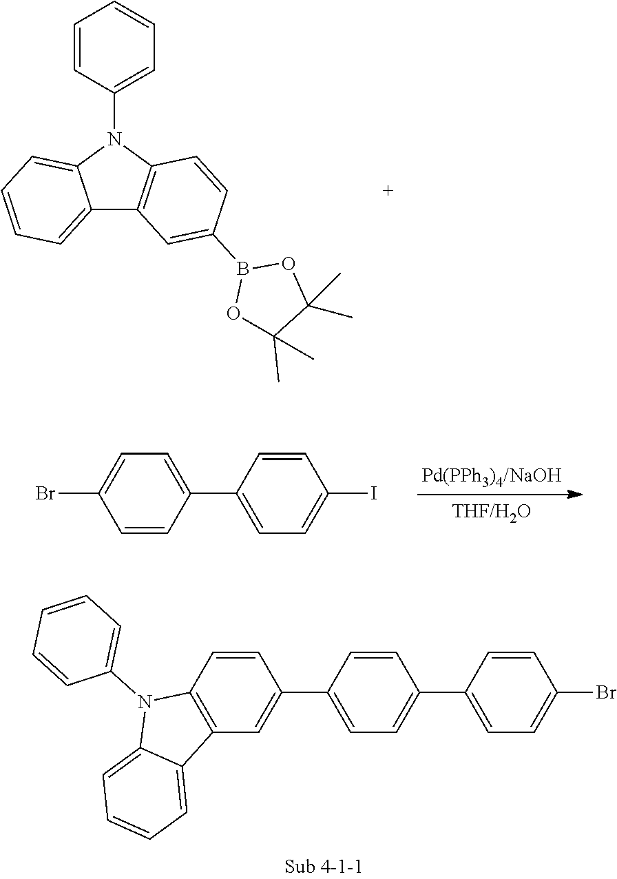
C1=CC(N2C3=CC=CC=C3C3=C2C=CC(B2OC(C)(C)C(C)(C)O2)=C3)=CC=C1.C1=CC(C2=CC=C(I)C=C2)=CC=C1Br.C1=CC2=C(C=C1C1=CC=C(C3=CC=C(Br)C=C3)C=C1)C1=CC=CC=C1N2C1=CC=CC=C1
